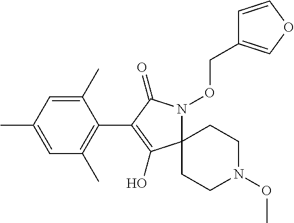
C1(C)=CC(C)=CC(C)=C1C1=C(O)C2(N(OCC3=COC=C3)C1=O)CCN(OC)CC2
